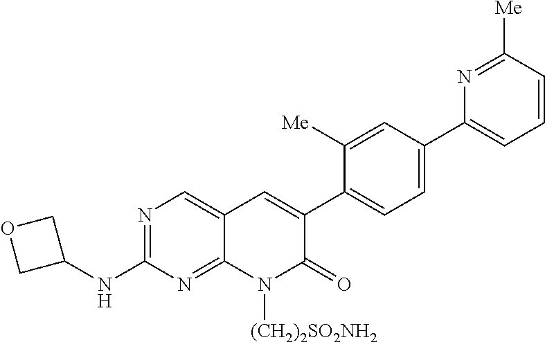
N1=C(NC2COC2)N=C2C(=C1)C=C(C1=CC=C(C3=CC=CC([Me])=N3)C=C1[Me])C(=O)N2[(CH2)2SO2NH2]
